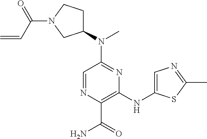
C1=NC(C(=O)N)=C(NC2=CN=C(C)S2)N=C1N(C1CCN(C(C=C)=O)C1)C
